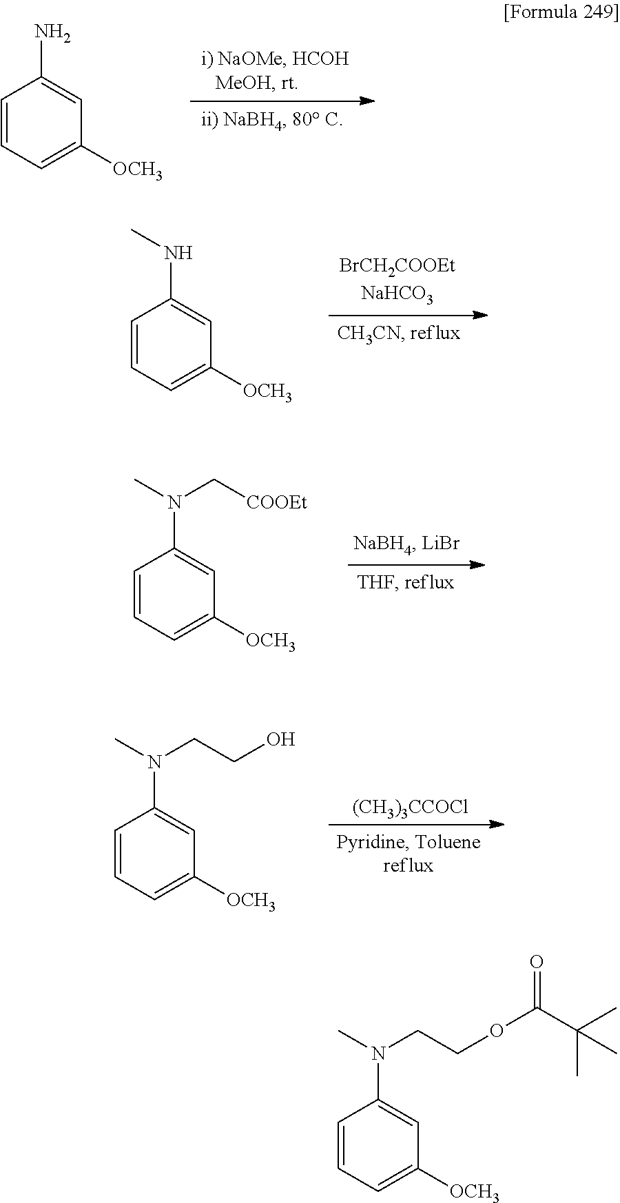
C1=CC=C([OCH3])C=C1N.C1=CC=C([OCH3])C=C1NC.C1=CC=C([OCH3])C=C1N(C)C[COOEt].C1=CC=C([OCH3])C=C1N(C)CCO.[(CH3)3CCOCl].C1=CC=C([OCH3])C=C1N(C)CCOC(C(C)(C)C)=O
